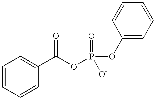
C1=CC=CC(C(OP(OC2=CC=CC=C2)(=O)[O-])=O)=C1
